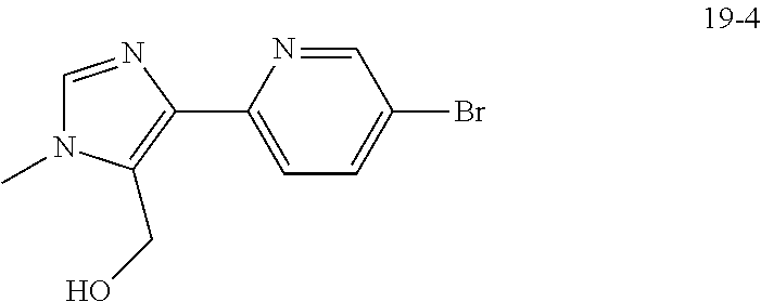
C1=NC(C2=C(CO)N(C)C=N2)=CC=C1Br
